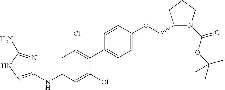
C1(NC2=CC(Cl)=C(C3=CC=C(OCC4N(C(OC(C)(C)C)=O)CCC4)C=C3)C(Cl)=C2)=NNC(N)=N1
